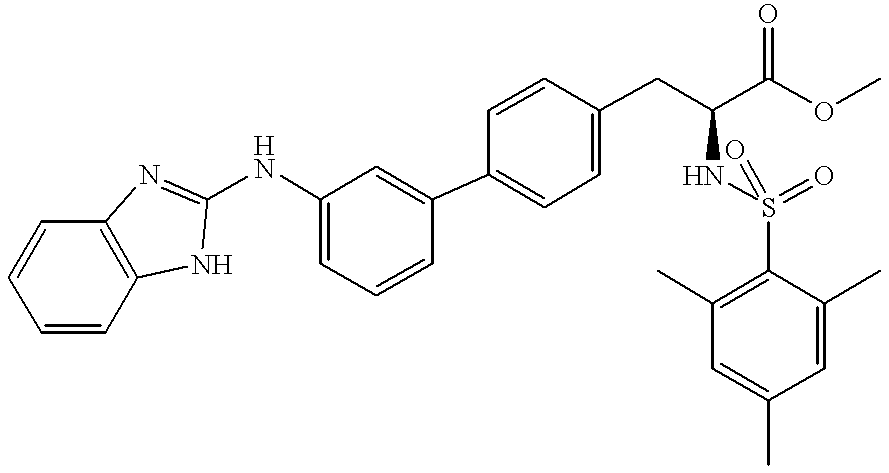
C1=C(C2=CC(NC3=NC4=C(C=CC=C4)N3)=CC=C2)C=CC(CC(NS(=O)(C2=C(C)C=C(C)C=C2C)=O)C(=O)OC)=C1
